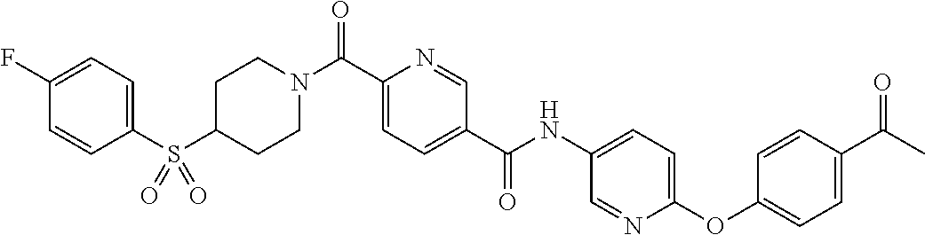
C1CN(C(C2=CC=C(C(=O)NC3=CC=C(OC4=CC=C(C(=O)C)C=C4)N=C3)C=N2)=O)CCC1S(C1=CC=C(F)C=C1)(=O)=O
